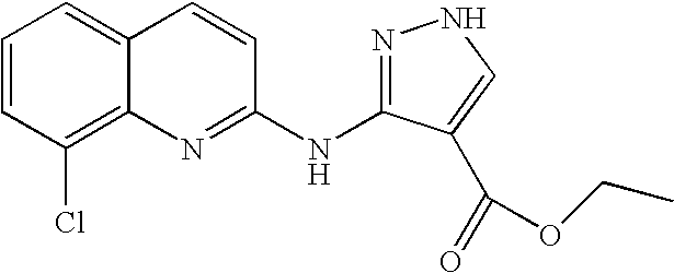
C1=CC(Cl)=C2C(=C1)C=CC(NC1=NNC=C1C(=O)OCC)=N2
